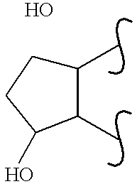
C1(C)CCC(O)C1C.O
